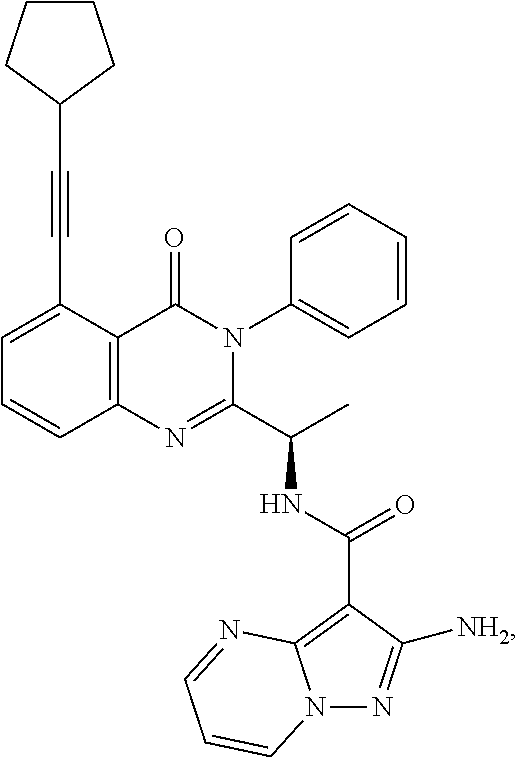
C1(C#CC2CCCC2)=CC=CC2=C1C(=O)N(C1=CC=CC=C1)C(C(C)NC(C1=C3N(N=C1[NH2])C=CC=N3)=O)=N2
